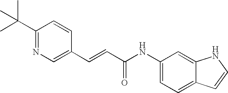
C(=CC(=O)NC1=CC=C2C(=C1)NC=C2)C1=CN=C(C(C)(C)C)C=C1
